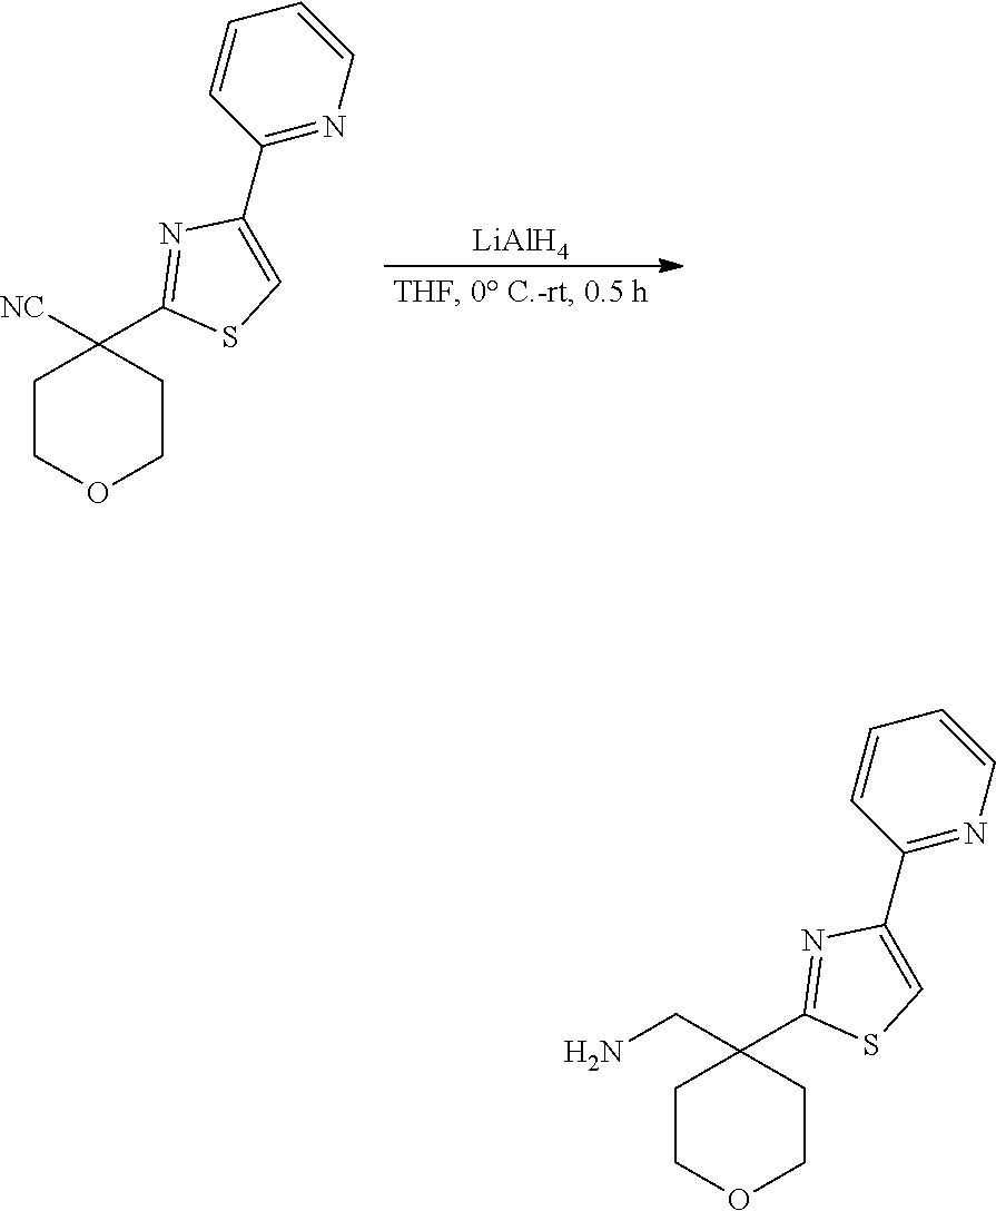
[LiAlH4].C1COCCC1([NC])C1=NC(C2=NC=CC=C2)=CS1.C1COCCC1(CN)C1=NC(C2=NC=CC=C2)=CS1
